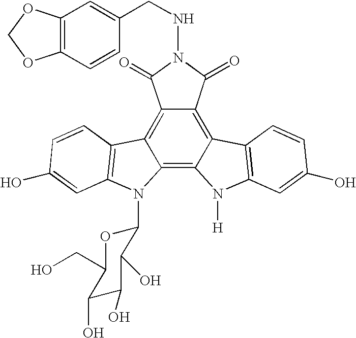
C12=C3C(=C4C(=C1C(=O)N(NCC1=CC5=C(C=C1)OCO5)C2=O)C1=C(N4[H])C=C(O)C=C1)N(C1OC(CO)C(O)C(O)C1O)C1=C3C=CC(O)=C1
